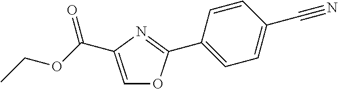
C1=C(C(OCC)=O)N=C(C2=CC=C(C#N)C=C2)O1
